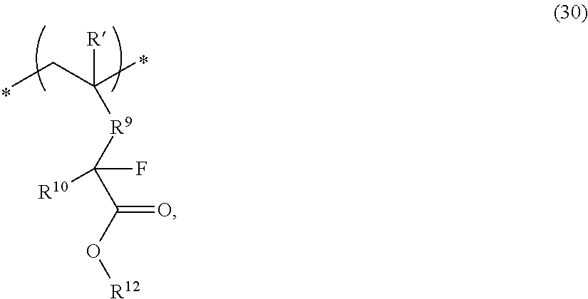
CCC(C)([R9]C(C(O[R12])=O)(F)[R10])[R]
